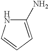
C1(N)=CC=CN1
